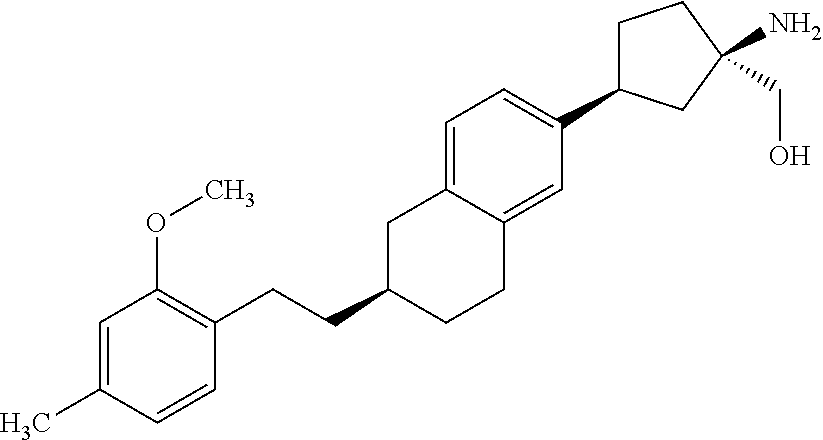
C1=C(C)C=CC(CCC2CCC3=CC(C4CCC(N)(CO)C4)=CC=C3C2)=C1OC
